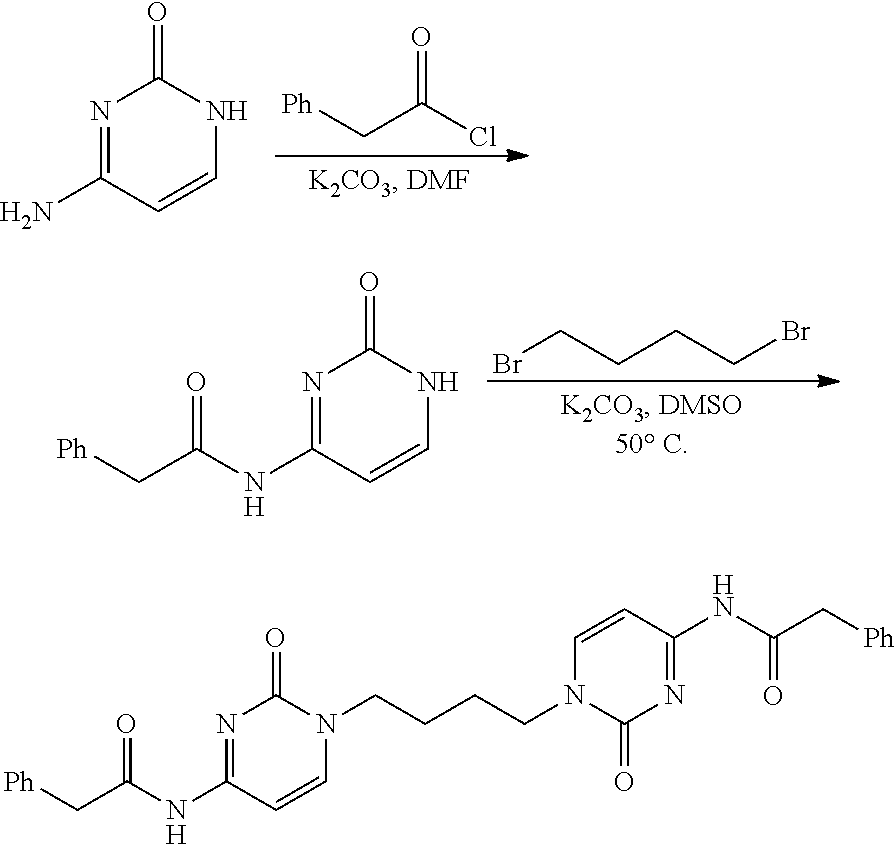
N1=C(N)C=CNC1=O.ClC(=O)C[Ph].N1=C(NC(=O)C[Ph])C=CNC1=O.BrCCCCBr.N1=C(NC(=O)C[Ph])C=CN(CCCCN2C(=O)N=C(NC(=O)C[Ph])C=C2)C1=O
